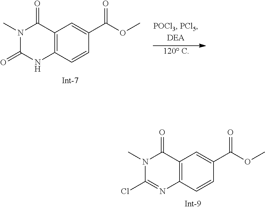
[120 C].C1(=O)N(C)C(=O)C2=C(N1)C=CC(C(OC)=O)=C2.[Int-7].C1(Cl)=NC2=C(C(=O)N1C)C=C(C(OC)=O)C=C2
